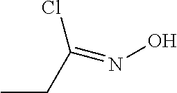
C(=NO)(CC)Cl
